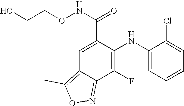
C1=C(C(NOCCO)=O)C(NC2=CC=CC=C2Cl)=C(F)C2=NOC(C)=C12
